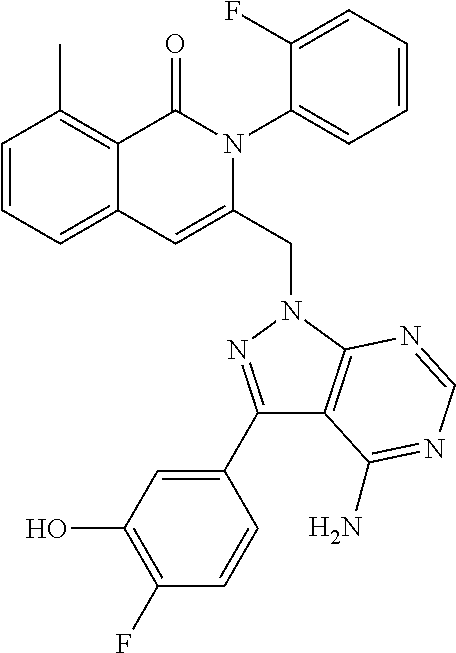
C1=CC=C2C(=C1C)C(=O)N(C1=CC=CC=C1F)C(CN1C3=C(C(C4=CC(O)=C(F)C=C4)=N1)C(N)=NC=N3)=C2
